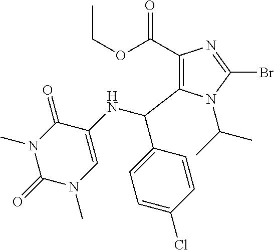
C1(C(OCC)=O)=C(C(NC2=CN(C)C(=O)N(C)C2=O)C2=CC=C(Cl)C=C2)N(C(C)C)C(Br)=N1
